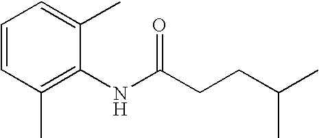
C1=CC(C)=C(NC(CCC(C)C)=O)C(C)=C1
